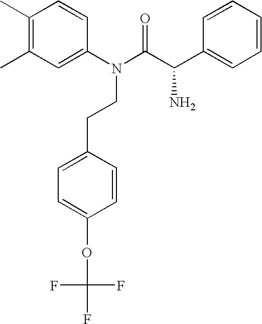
C1(C)=C(C)C=C(N(C(C(C2=CC=CC=C2)N)=O)CCC2=CC=C(OC(F)(F)F)C=C2)C=C1
